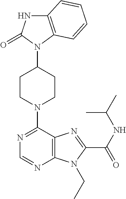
C12=C(C=CC=C1)N(C1CCN(C3=NC=NC4=C3N=C(C(NC(C)C)=O)N4CC)CC1)C(=O)N2
